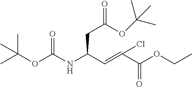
C(C(C=C(C(OCC)=O)Cl)NC(OC(C)(C)C)=O)C(OC(C)(C)C)=O
